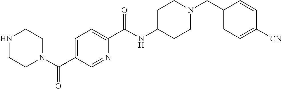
C1CNCCN1C(C1=CC=C(C(NC2CCN(CC3=CC=C([CN])C=C3)CC2)=O)N=C1)=O
